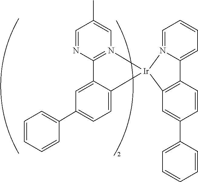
C1=CC=CC(C2=CC=C3C(=C2)C2=N(C=C(C)C=N2)[Ir]32N3=CC=CC=C3C3=C2C=C(C2=CC=CC=C2)C=C3)=C1
